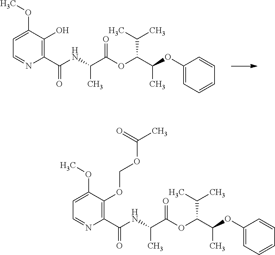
CC(C)C(OC(C(NC(C1=C(O)C(OC)=CC=N1)=O)C)=O)C(C)OC1=CC=CC=C1.CC(C)C(OC(C(NC(C1=C(OCOC(C)=O)C(OC)=CC=N1)=O)C)=O)C(C)OC1=CC=CC=C1
